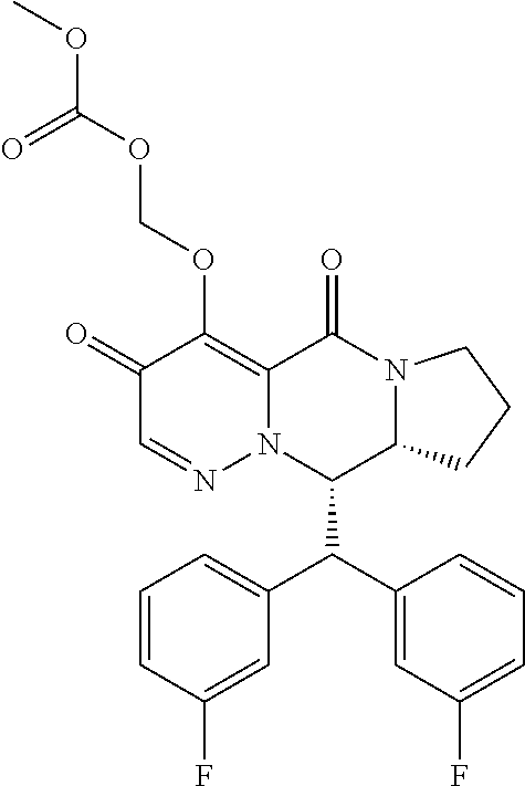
C1=CC(F)=CC(C(C2=CC(F)=CC=C2)C2C3N(C(=O)C4=C(OCOC(OC)=O)C(=O)C=NN24)CCC3)=C1
